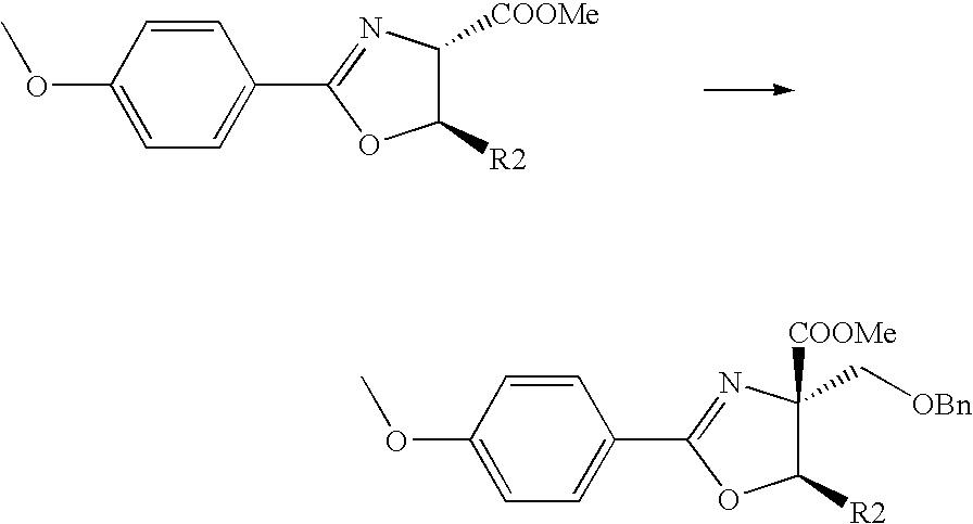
C1=CC(OC)=CC=C1C1=NC([COOMe])C([R2])O1.C1=CC(OC)=CC=C1C1=NC(C[OBn])([COOMe])C([R2])O1
